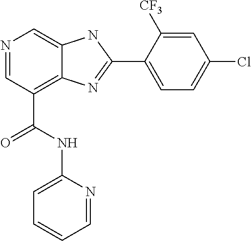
N1=CC(C(NC2=CC=CC=N2)=O)=C2C(=C1)NC(C1=CC=C(Cl)C=C1[CF3])=N2
